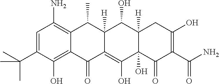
C1=C(C(C)(C)C)C(O)=C2C(=C1N)C(C)C1([H])C(=C(O)C3(O)C([H])(C1O)CC(O)=C(C(N)=O)C3=O)C2=O
